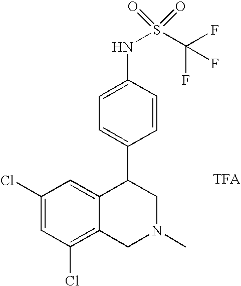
C1(Cl)=C2C(=CC(Cl)=C1)C(C1=CC=C(NS(=O)(=O)C(F)(F)F)C=C1)CN(C)C2
